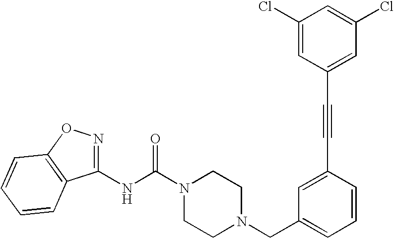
N(C(N1CCN(CC2=CC=CC(C#CC3=CC(Cl)=CC(Cl)=C3)=C2)CC1)=O)C1=NOC2=C1C=CC=C2
